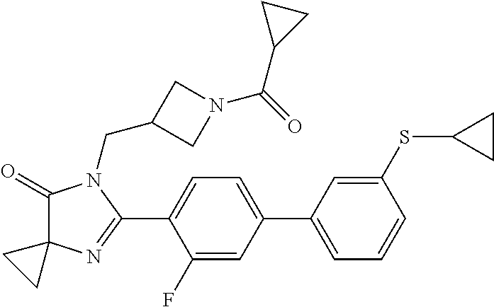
C1(=O)N(CC2CN(C(=O)C3CC3)C2)C(C2=CC=C(C3=CC=CC(SC4CC4)=C3)C=C2F)=NC12CC2
